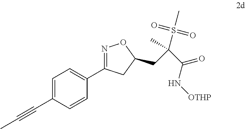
C1=C(C#CC)C=CC(C2=NOC(CC(C(=O)N[OTHP])(S(=O)(=O)C)C)C2)=C1
